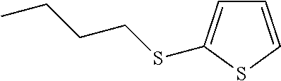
C1=CSC(SCCCC)=C1
